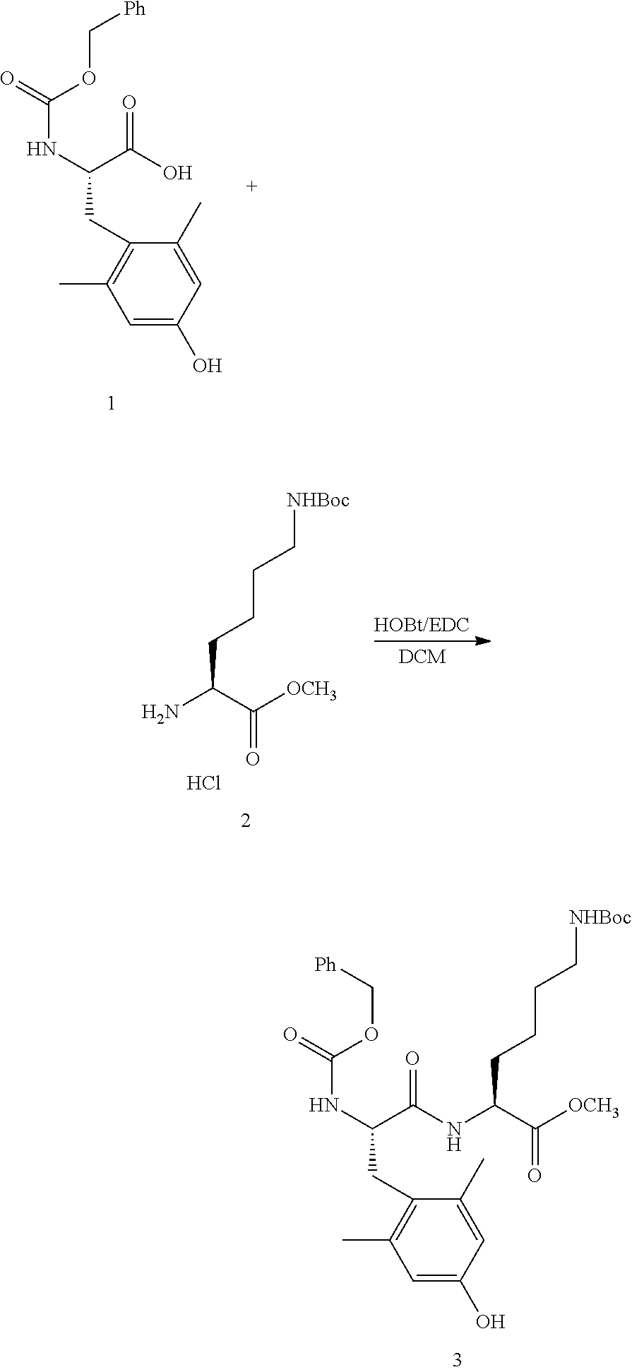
C1=C(O)C=C(C)C(CC(NC(=O)OC[Ph])C(O)=O)=C1C.NC(C([OCH3])=O)CCCC[NHBoc].Cl.C1=C(O)C=C(C)C(CC(NC(=O)OC[Ph])C(NC(C([OCH3])=O)CCCC[NHBoc])=O)=C1C
